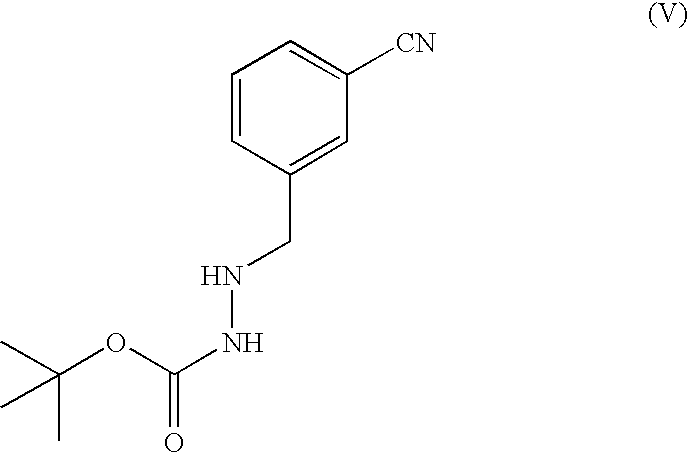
C1=CC(CNNC(=O)OC(C)(C)C)=CC([CN])=C1
